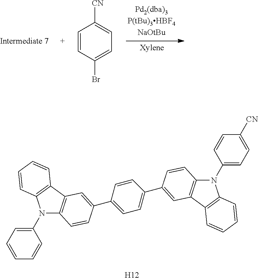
C1=CC(Br)=CC=C1[CN].[H12].C1(N2C3=C(C4=C2C=CC=C4)C=C(C2=CC=C(C4=CC5=C(N(C6=CC=C([CN])C=C6)C6=C5C=CC=C6)C=C4)C=C2)C=C3)=CC=CC=C1
